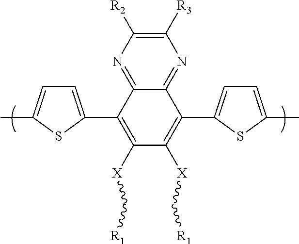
C12=NC([R2])=C([R3])N=C1C(C1=CC=C(C)S1)=C([X]C[R1])C([X]C[R1])=C2C1=CC=C(C)S1
